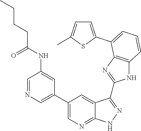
C1=NC=C(C2=CN=C3C(=C2)C(C2=NC4=C(N2)C=CC=C4C2=CC=C(C)S2)=NN3)C=C1NC(CCCC)=O
